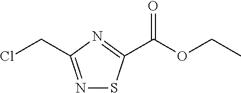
N1=C(CCl)N=C(C(OCC)=O)S1
